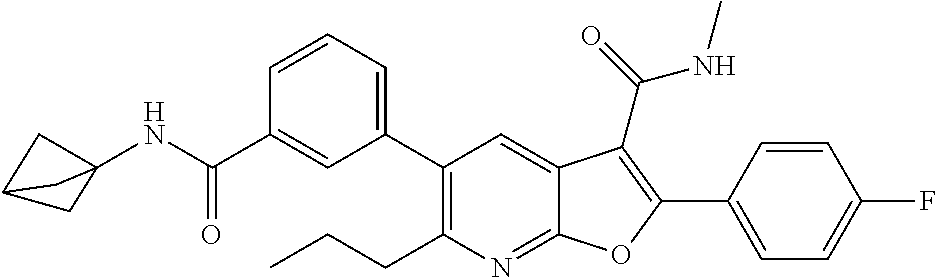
C1=C(C2=C(C(=O)NC)C3=CC(C4=CC=CC(C(NC56CC(C5)C6)=O)=C4)=C(CCC)N=C3O2)C=CC(F)=C1
